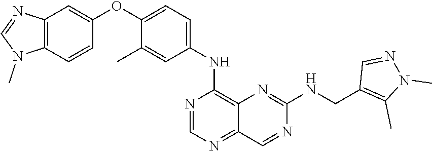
C12=C(C=CC(OC3=CC=C(NC4=C5C(=NC=N4)C=NC(NCC4=C(C)N(C)N=C4)=N5)C=C3C)=C1)N(C)C=N2
